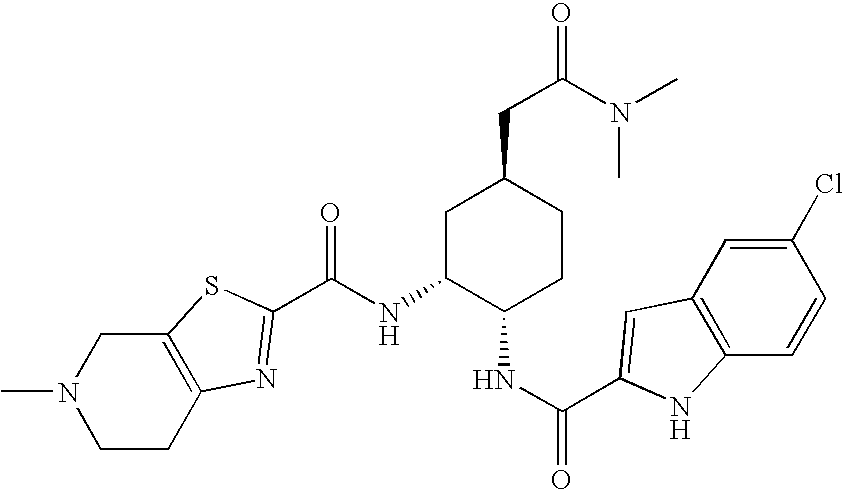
C12=C(CCN(C)C1)N=C(C(NC1C(NC(=O)C3=CC4=C(C=CC(Cl)=C4)N3)CCC(CC(N(C)C)=O)C1)=O)S2
